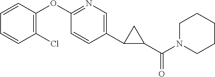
C1(C(N2CCCCC2)=O)CC1C1=CN=C(OC2=C(Cl)C=CC=C2)C=C1
